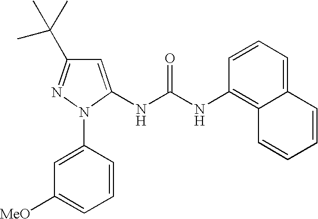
C1=C(NC(NC2=C3C(=CC=C2)C=CC=C3)=O)N(C2=CC([MeO])=CC=C2)N=C1C(C)(C)C
